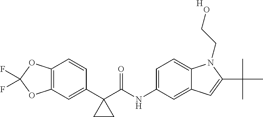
C1(C2(C(NC3=CC=C4C(=C3)C=C(C(C)(C)C)N4CCO)=O)CC2)=CC2=C(C=C1)OC(F)(F)O2.[H]
